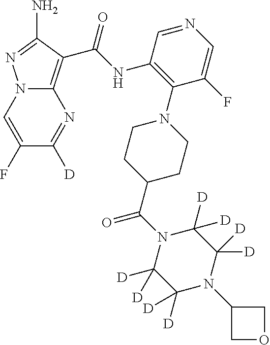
N12C(=C(C(NC3=C(N4CCC(C(N5C([D])([D])C([D])([D])N(C6COC6)C([D])([D])C5([D])[D])=O)CC4)C(F)=CN=C3)=O)C(N)=N1)N=C([D])C(F)=C2
